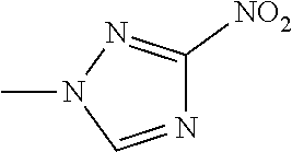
CN1C=NC([NO2])=N1
